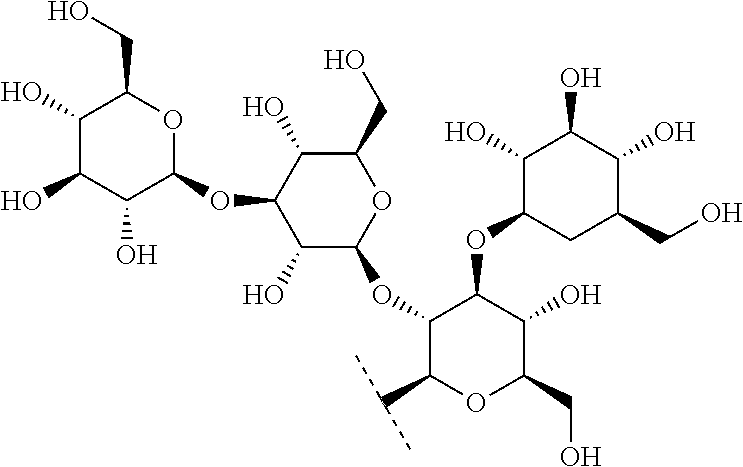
C1(O)C(O)C(O)C(OC2C(O)C(OC3C(C(C)C)OC(CO)C(O)C3OC3CC(CO)C(O)C(O)C3O)OC(CO)C2O)OC1CO
